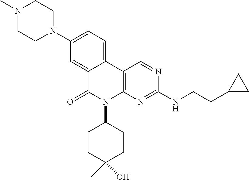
N1(C)CCN(C2=CC=C3C(=C2)C(=O)N(C2CCC(O)(C)CC2)C2=C3C=NC(NCCC3CC3)=N2)CC1
